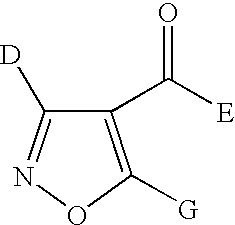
C1([D])=NOC([G])=C1C([E])=O
